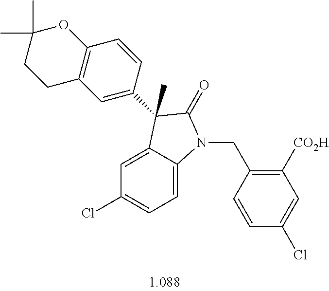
C1=C2C(=CC=C1Cl)N(CC1=C([CO2H])C=C(Cl)C=C1)C(=O)C2(C)C1=CC2=C(C=C1)OC(C)(C)CC2
